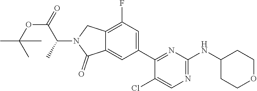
C12=CC(C3=NC(NC4CCOCC4)=NC=C3Cl)=CC(F)=C1CN(C(C(OC(C)(C)C)=O)C)C2=O
